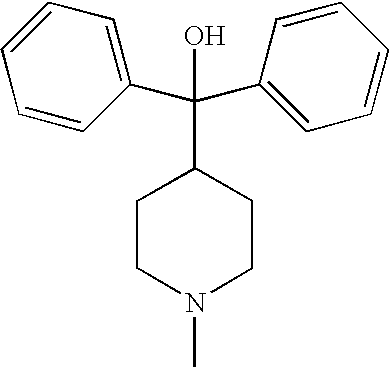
C1CN(C)CCC1C(O)(C1=CC=CC=C1)C1=CC=CC=C1
